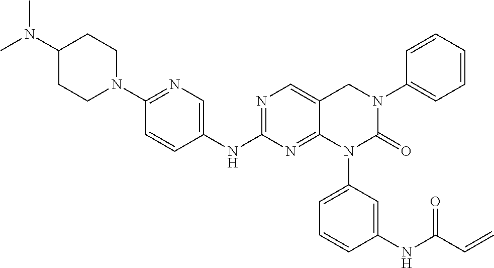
C1=CC(NC(=O)C=C)=CC(N2C(=O)N(C3=CC=CC=C3)CC3=CN=C(NC4=CN=C(N5CCC(N(C)C)CC5)C=C4)N=C23)=C1
